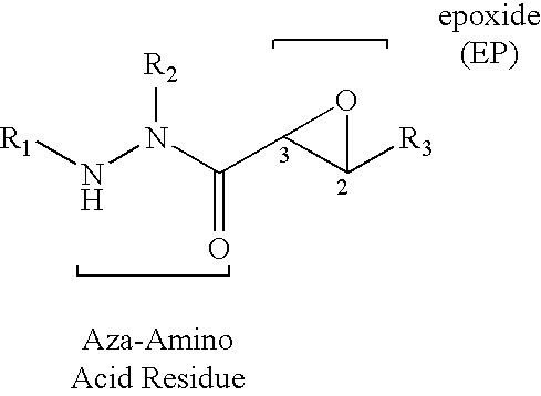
[R1]NN(C(C1C([R3])O1)=O)[R2]
